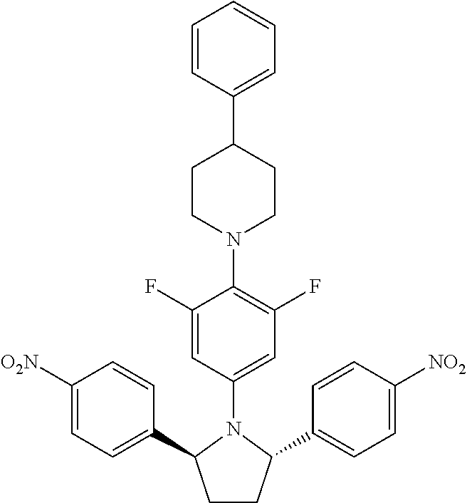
C1=CC(C2CCN(C3=C(F)C=C(N4C(C5=CC=C([O2N])C=C5)CCC4C4=CC=C([NO2])C=C4)C=C3F)CC2)=CC=C1
